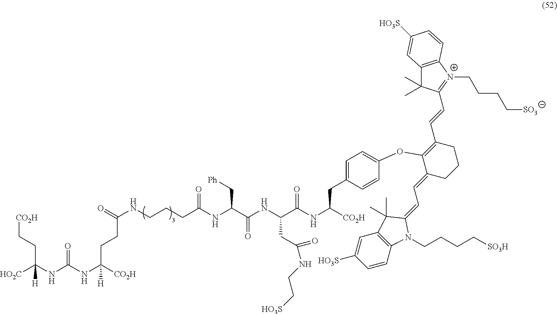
[HO2C]C(NC(NC([CO2H])(CCC(NCCCC(NC(C(NC(C(NC([CO2H])CC1=CC=C(OC2=C(C=CC3=[N+](CCCC[SO3])C4=C(C3(C)C)C=C([HO3S])C=C4)CCCC2=CC=C2N(CCCC[SO3H])C3=C(C=C([HO3S])C=C3)C2(C)C)C=C1)=O)CC(NCC[HO3S])=O)=O)C[Ph])=O)=O)[H])=O)(CC[CO2H])[H]
